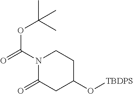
N1(C(=O)OC(C)(C)C)C(=O)CC(O[TBDPS])CC1
